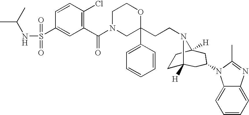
C1N(C(=O)C2=C(Cl)C=CC(S(NC(C)C)(=O)=O)=C2)CC(C2=CC=CC=C2)(CCN2C3([H])CCC2([H])CC(N2C4=CC=CC=C4N=C2C)C3)OC1
